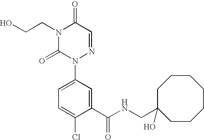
OCCN1C(=O)N(C2=CC=C(Cl)C(C(NCC3(O)CCCCCCC3)=O)=C2)N=CC1=O
